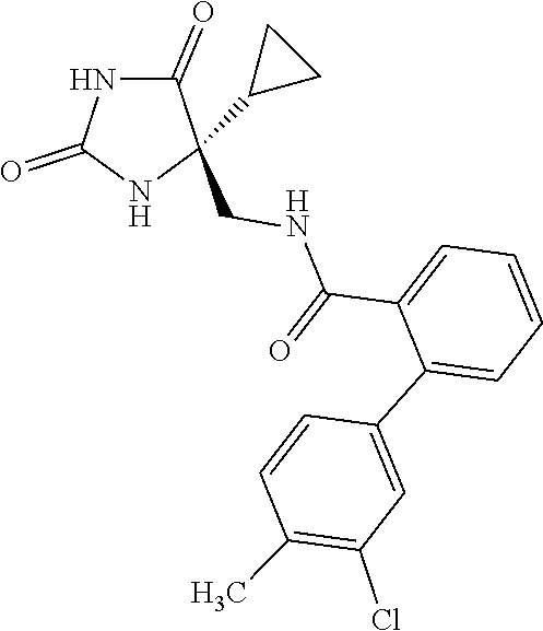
C1(C2=CC(Cl)=C(C)C=C2)=CC=CC=C1C(NCC1(C2CC2)NC(=O)NC1=O)=O
